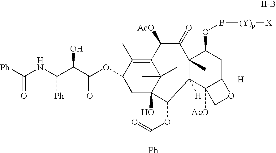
C1C2(O)C(C)(C)C(=C(C)C1OC(C(C(NC([Ph])=O)[Ph])O)=O)C([AcO])C(=O)C1(C)C([H])(C2OC(=O)[Ph])C2([AcO])C([H])(CC1OB[(Y)p][X])OC2
